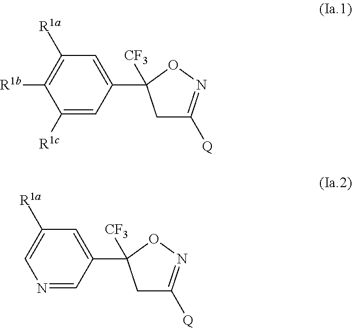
C1([R1c])=CC(C2([CF3])CC([Q])=NO2)=CC([R1a])=C1[R1b].N1=CC(C2([CF3])CC([Q])=NO2)=CC([R1a])=C1
